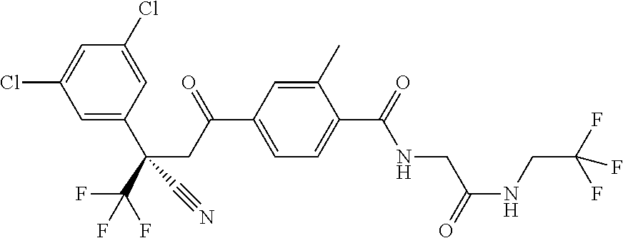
C1=C(Cl)C=C(Cl)C=C1C(C(F)(F)F)(CC(C1=CC=C(C(=O)NCC(NCC(F)(F)F)=O)C(C)=C1)=O)C#N
